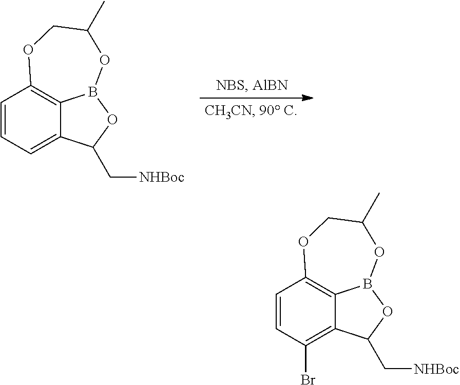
C1=CC(Br)=C2C3=C1OCC(C)OB3OC2C[NHBoc].C1=CC=C2C3=C1OCC(C)OB3OC2C[NHBoc]
